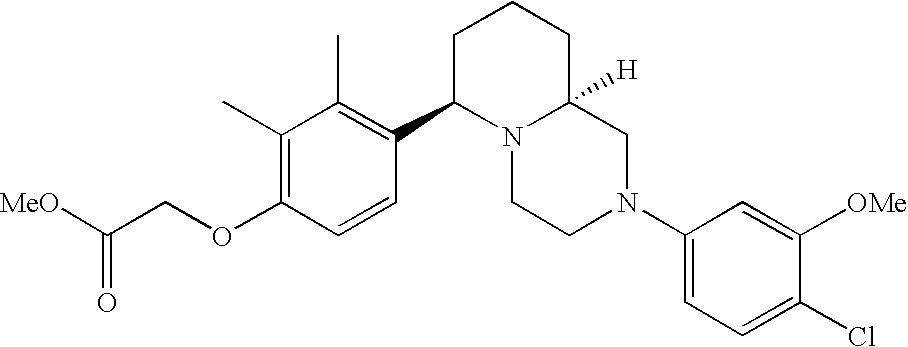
C1(C)=C(OCC([MeO])=O)C=CC(C2N3C([H])(CCC2)CN(C2=CC=C(Cl)C([OMe])=C2)CC3)=C1C
